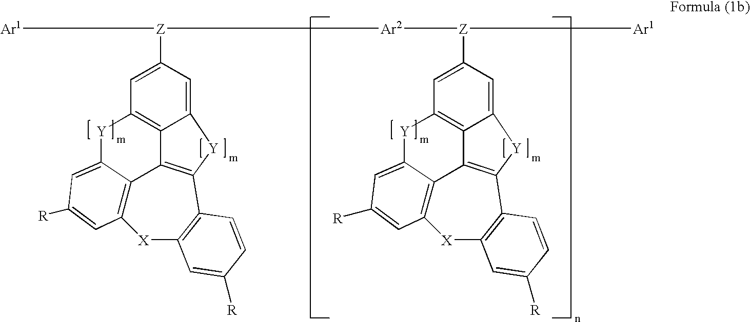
C1=C([Z]([Ar1])[Ar2][Z](C2=CC3=C4C(=C2)[Y]C2=C4C4=C([X]C5=C2C=CC([R])=C5)C=C([R])C=C4[Y]3)[Ar1])C=C2C3=C1[Y]C1=CC([R])=CC4=C1C3=C([Y]2)C1=C([X]4)C=C([R])C=C1
